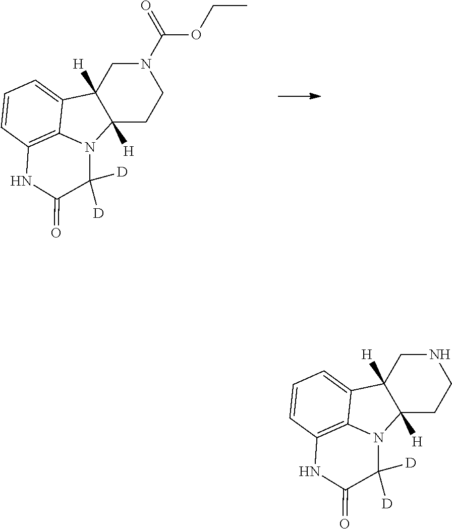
C12([H])CCN(C(=O)OCC)CC1([H])C1=CC=CC3=C1N2C([D])([D])C(=O)N3.C12([H])CCNCC1([H])C1=CC=CC3=C1N2C([D])([D])C(=O)N3
